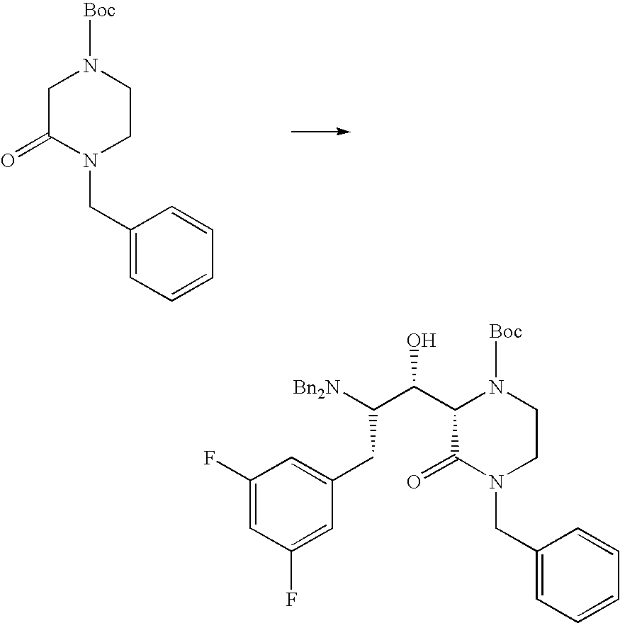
C1C(=O)N(CC2=CC=CC=C2)CCN1[Boc].C1(C(C([Bn2N])CC2=CC(F)=CC(F)=C2)O)C(=O)N(CC2=CC=CC=C2)CCN1[Boc]
